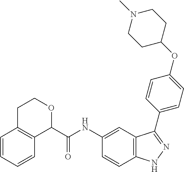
C1=CC=CC2=C1CCOC2C(NC1=CC2=C(C=C1)NN=C2C1=CC=C(OC2CCN(C)CC2)C=C1)=O
